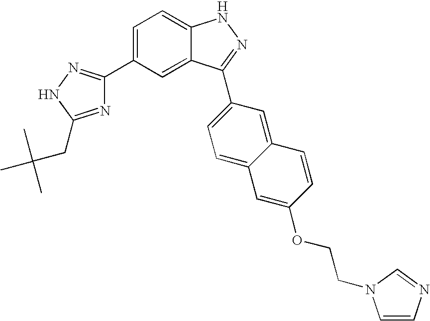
C1=C(C2=NNC(CC(C)(C)C)=N2)C=C2C(=C1)NN=C2C1=CC=C2C(=C1)C=CC(OCCN1C=CN=C1)=C2
